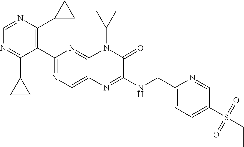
C1=NC(C2CC2)=C(C2=NC=C3C(=N2)N(C2CC2)C(=O)C(NCC2=CC=C(S(=O)(=O)CC)C=N2)=N3)C(C2CC2)=N1
